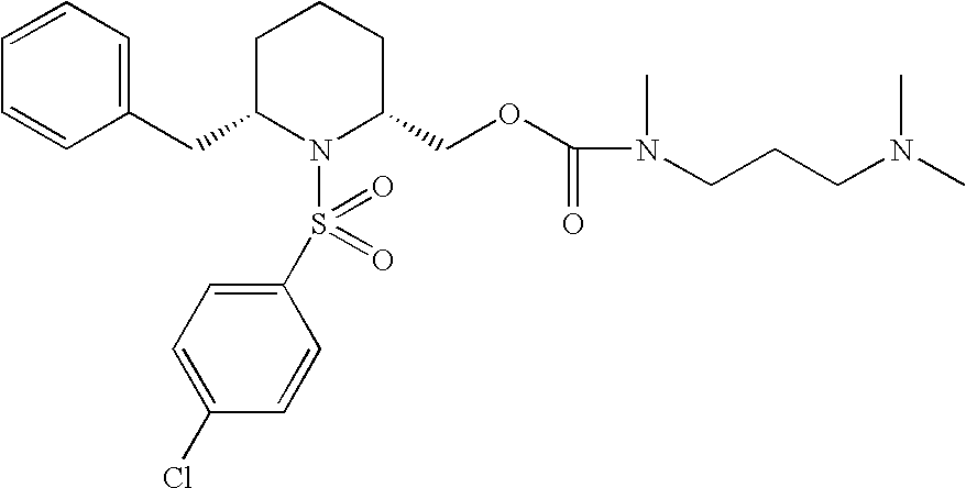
C1(CC2N(S(=O)(=O)C3=CC=C(Cl)C=C3)C(COC(N(CCCN(C)C)C)=O)CCC2)=CC=CC=C1
